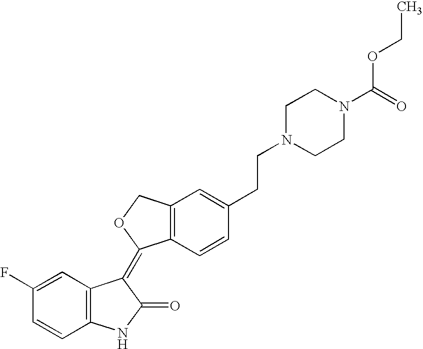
C1=C(F)C=CC2=C1C(=C1C3=C(CO1)C=C(CCN1CCN(C(=O)OCC)CC1)C=C3)C(=O)N2
